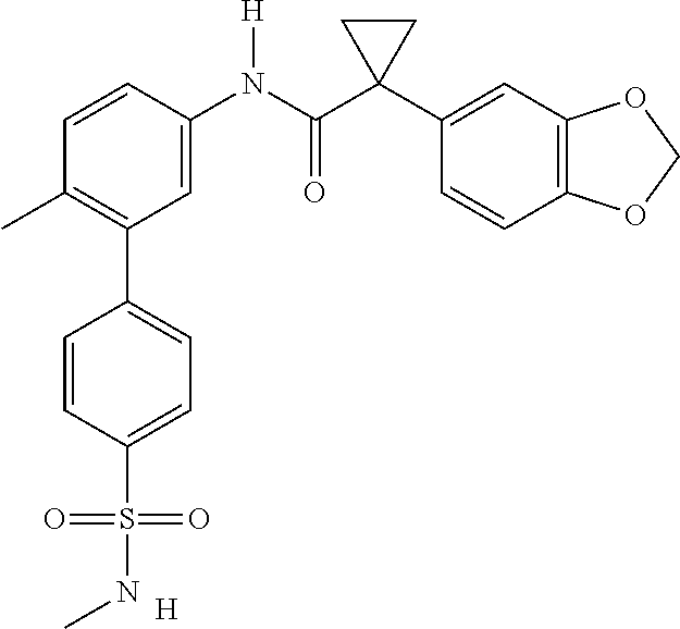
C1=C(N(C(C2(C3=CC4=C(C=C3)OCO4)CC2)=O)[H])C=CC(C)=C1C1=CC=C(S(=O)(=O)NC)C=C1.[H]
